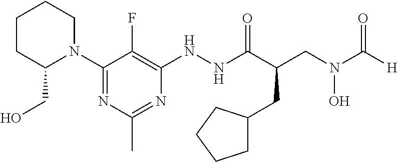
C1(N2CCCCC2CO)=NC(C)=NC(NNC(=O)C(CN(O)C(=O)[H])CC2CCCC2)=C1F
